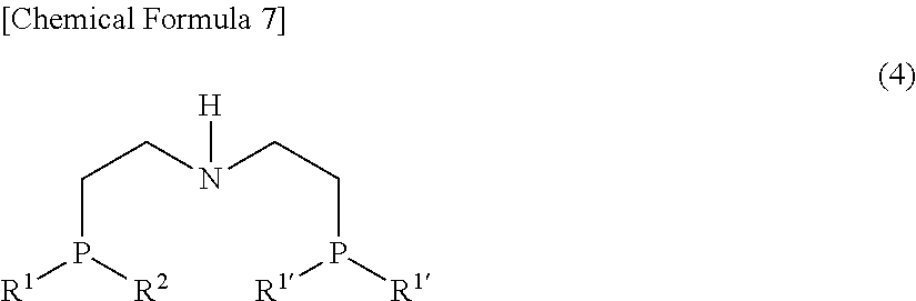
C(P([R2])[R1])CN(CCP([R1])[R1])[H]
